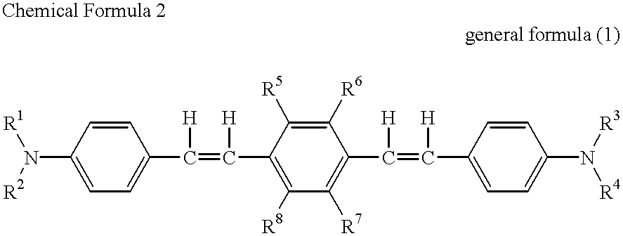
C1(N([R2])[R1])=CC=C(C(=C([H])C2=C([R8])C([R7])=C(C(=C(C3=CC=C(N([R4])[R3])C=C3)[H])[H])C([R6])=C2[R5])[H])C=C1
